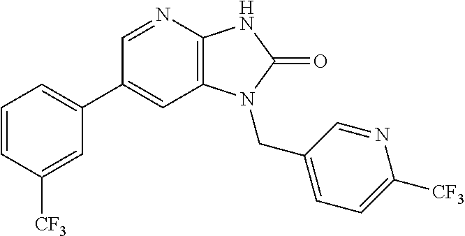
C1(C2=CC=CC([CF3])=C2)=CC2=C(N=C1)NC(=O)N2CC1=CC=C([CF3])N=C1
